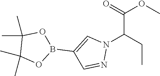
O=C(OC)C(CC)N1C=C(B2OC(C)(C)C(C)(C)O2)C=N1
